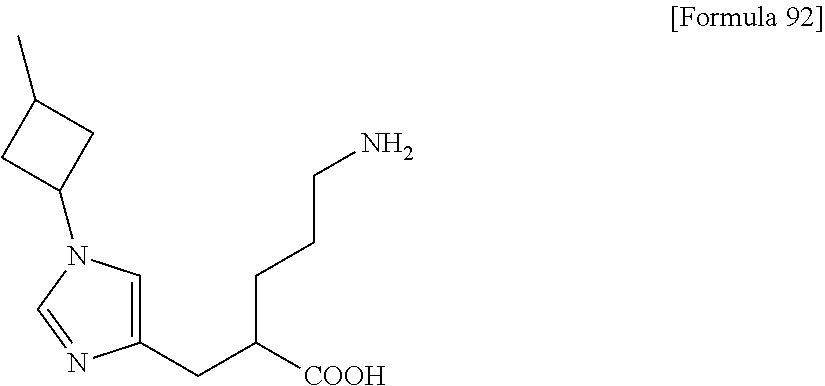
C1(CC([COOH])CCCN)=CN(C2CC(C)C2)C=N1
